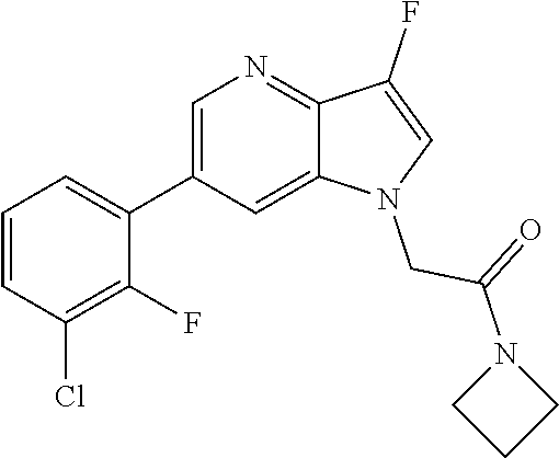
C1=C(C2=CC=CC(Cl)=C2F)C=C2C(=N1)C(F)=CN2CC(=O)N1CCC1
